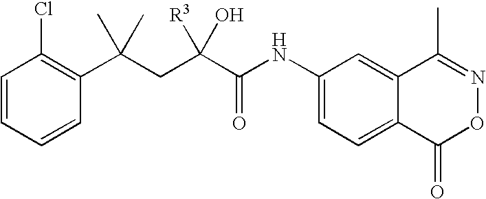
C1=CC=CC(C(CC(C(NC2=CC=C3C(=C2)C(C)=NOC3=O)=O)([R3])O)(C)C)=C1Cl
